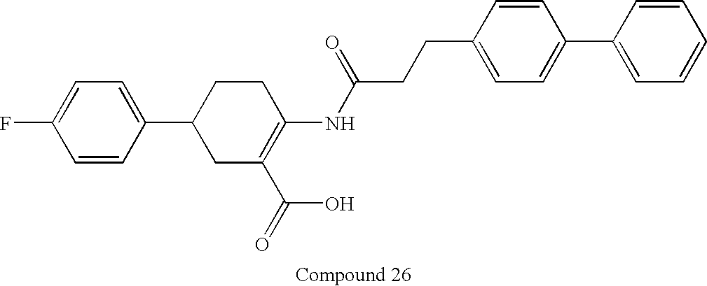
C1(C2CC(C(=O)O)=C(NC(CCC3=CC=C(C4=CC=CC=C4)C=C3)=O)CC2)=CC=C(F)C=C1
